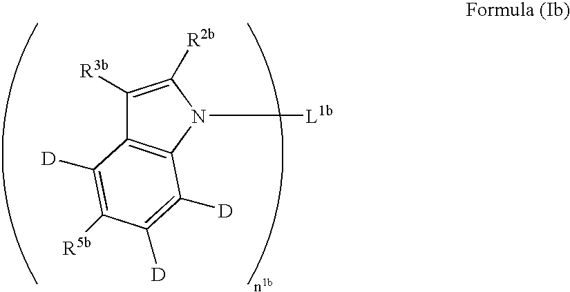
C1([R3b])=C([R2b])N([L1b])C2=C1C([D])=C([R5b])C([D])=C2[D]
